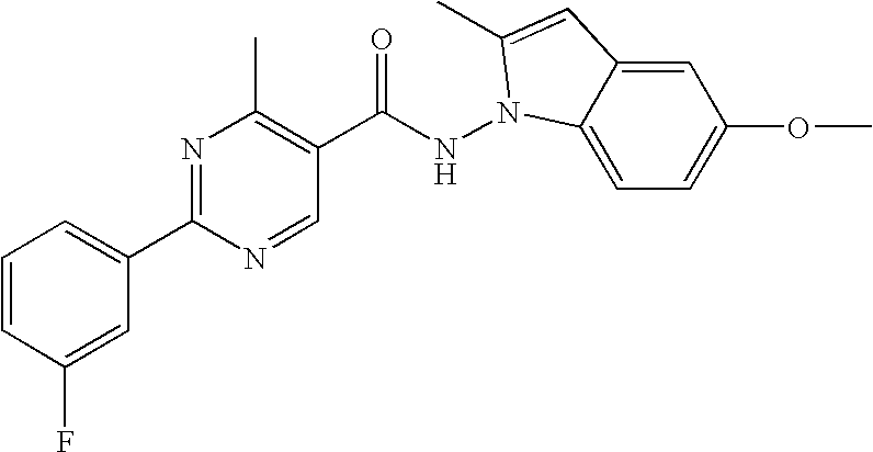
C1=C2C(=CC=C1OC)N(NC(C1=C(C)N=C(C3=CC=CC(F)=C3)N=C1)=O)C(C)=C2
